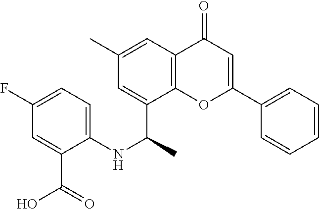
C1(C(NC2=CC=C(F)C=C2C(O)=O)C)=CC(C)=CC2=C1OC(C1=CC=CC=C1)=CC2=O
